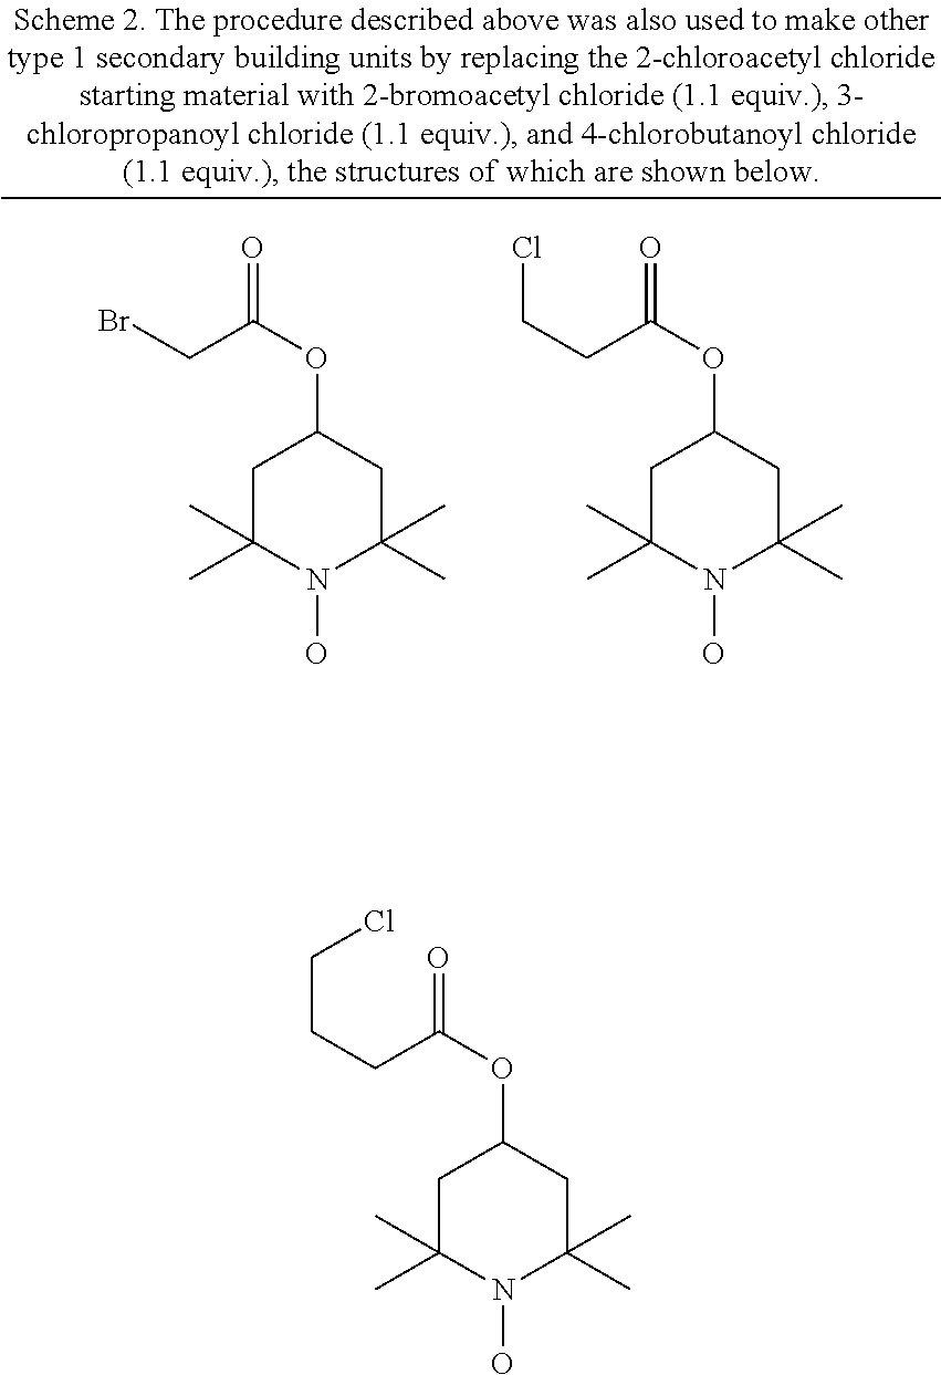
C1C(C)(C)N(O)C(C)(C)CC1OC(=O)CBr.C1C(C)(C)N(O)C(C)(C)CC1OC(=O)CCCl.C1C(C)(C)N(O)C(C)(C)CC1OC(=O)CCCCl
